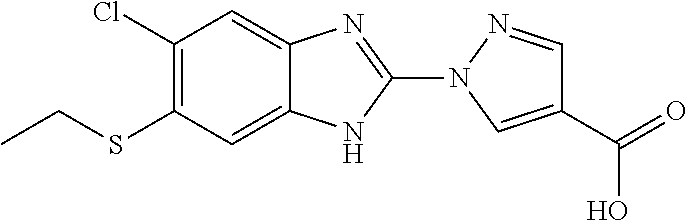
C1(Cl)=C(SCC)C=C2C(=C1)N=C(N1C=C(C(=O)O)C=N1)N2
